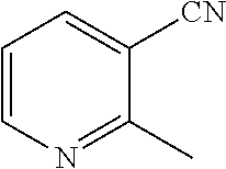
C1=CN=C(C)C([CN])=C1
